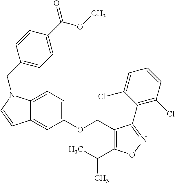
C12=CC=C(OCC3=C(C(C)C)ON=C3C3=C(Cl)C=CC=C3Cl)C=C1C=CN2CC1=CC=C(C(=O)OC)C=C1
